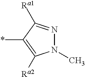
N1(C)N=C([Ra1])C(*)=C1[Ra2]
